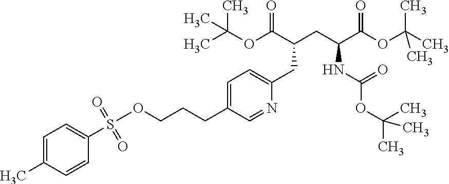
O(CCCC1=CC=C(CC(CC(C(OC(C)(C)C)=O)NC(OC(C)(C)C)=O)C(OC(C)(C)C)=O)N=C1)S(C1=CC=C(C)C=C1)(=O)=O
